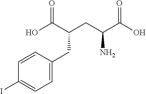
OC(C(CC(C(O)=O)N)CC1=CC=C(I)C=C1)=O
